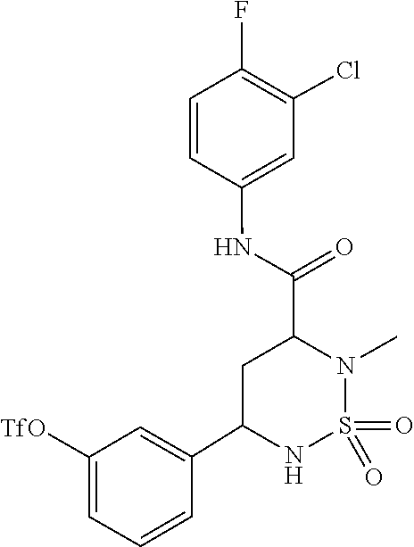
O=S1(=O)N(C)C(C(NC2=CC(Cl)=C(F)C=C2)=O)CC(C2=CC([TfO])=CC=C2)N1
